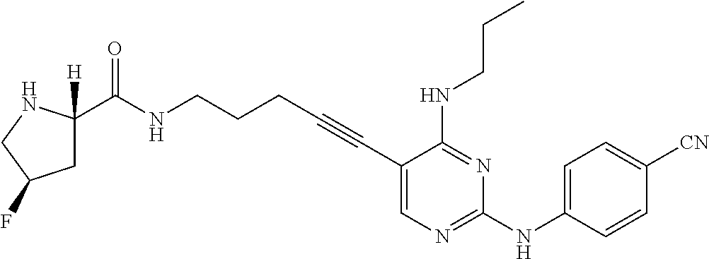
C1(C#CCCCNC(=O)C2([H])CC(F)CN2)=CN=C(NC2=CC=C([CN])C=C2)N=C1NCCC
